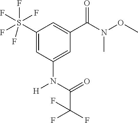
C1(S(F)(F)(F)(F)F)=CC(N(C(=O)C(F)(F)F)[H])=CC(C(N(OC)C)=O)=C1
